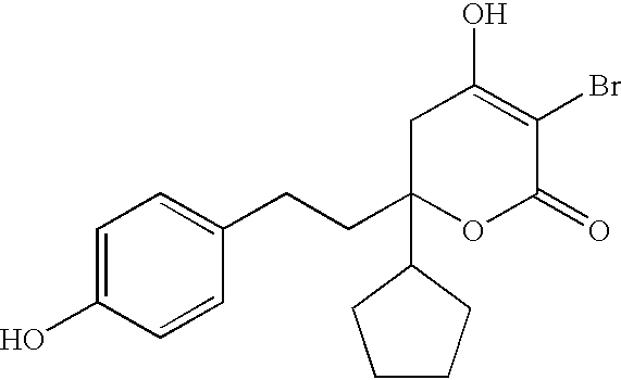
C1(O)=CC=C(CCC2(C3CCCC3)OC(=O)C(Br)=C(O)C2)C=C1
